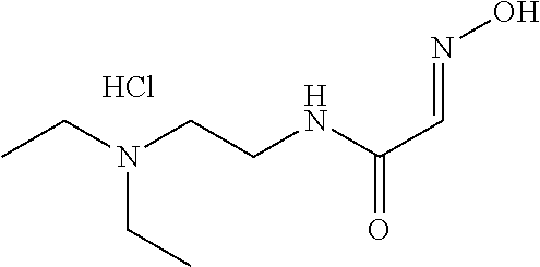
C(NC(C=NO)=O)CN(CC)CC.Cl
